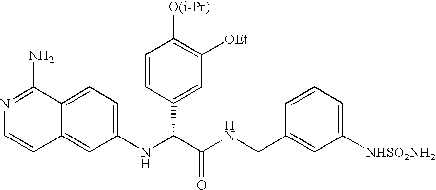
C1(NC(C(NCC2=CC([NHSO2NH2])=CC=C2)=O)C2=CC([OEt])=C([O(i-Pr)])C=C2)=CC=C2C(=C1)C=CN=C2N
